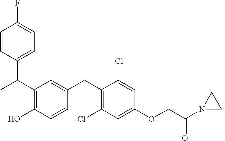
C(C1=C(O)C=CC(CC2=C(Cl)C=C(OCC(N3CC3)=O)C=C2Cl)=C1)(C)C1=CC=C(F)C=C1
